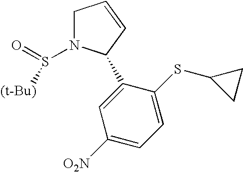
C1N(S(=O)[(t-Bu)])C(C2=CC([O2N])=CC=C2SC2CC2)C=C1
